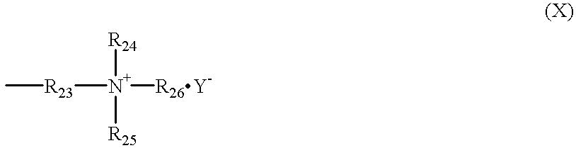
[R23]([N+]([R26Y-])([R24])[R25])C
